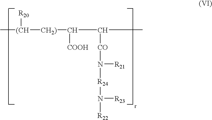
C[(CH]([CH2)]C([COOH])C(C)[CO]N([R24]N([R22])[R23])[R21])[R20]
